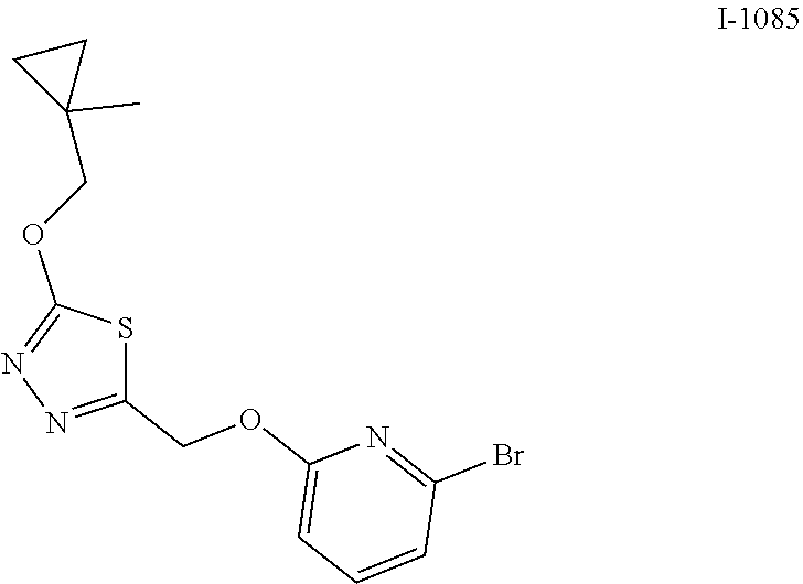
C1(OCC2=NN=C(OCC3(C)CC3)S2)=CC=CC(Br)=N1
